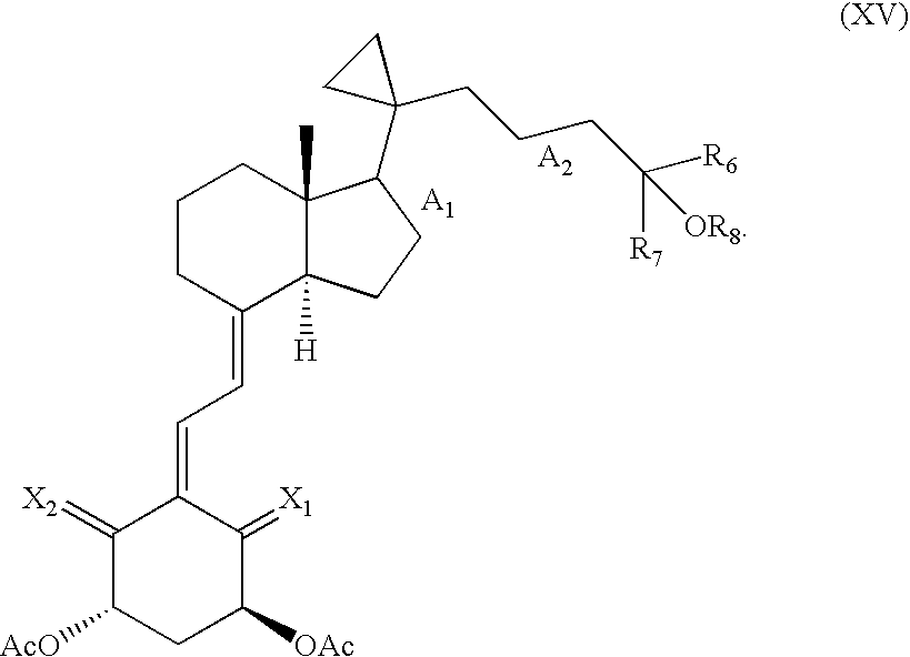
C1(=[X2])C([AcO])CC([OAc])C(=[X1])C1=CC=C1C2([H])C(C)(CCC1)C(C1(CCCC([R6])([R7])[OR8])CC1)CC2
